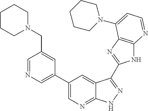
C1=NC=C(C2=CN=C3C(=C2)C(C2=NC4=C(N2)N=CC=C4N2CCCCC2)=NN3)C=C1CN1CCCCC1
